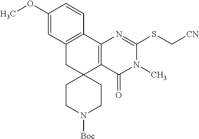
C1(OC)=CC2=C(C=C1)C1=C(C3(C2)CCN([Boc])CC3)C(=O)N(C)C(SC[CN])=N1
